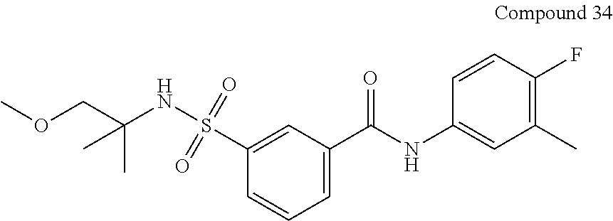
O(CC(NS(C1=CC(C(NC2=CC(C)=C(F)C=C2)=O)=CC=C1)(=O)=O)(C)C)C
